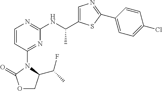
C1=C(C(NC2=NC=CC(N3C(C(C)F)COC3=O)=N2)C)SC(C2=CC=C(Cl)C=C2)=N1
